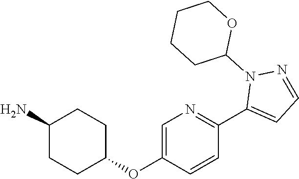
C1=C(OC2CCC(N)CC2)C=CC(C2=CC=NN2C2OCCCC2)=N1
